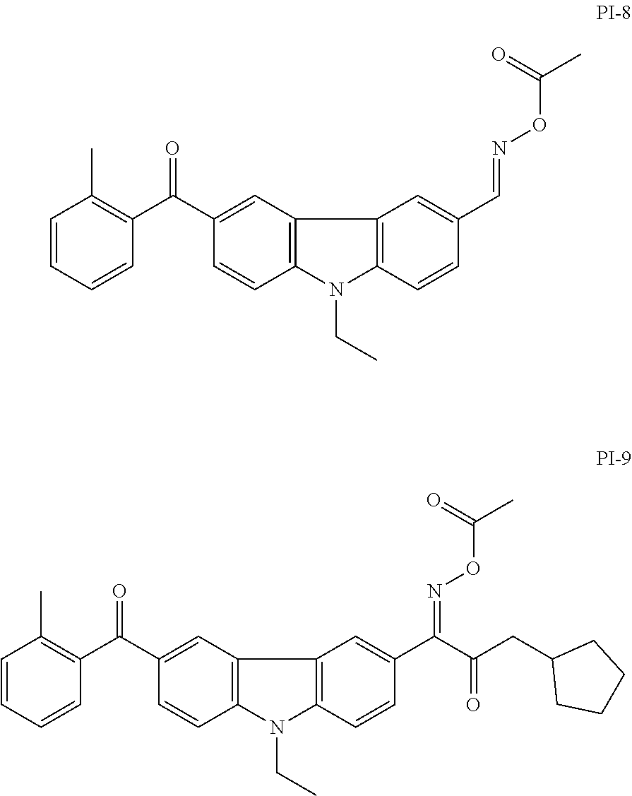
C1=CC=CC(C(C2=CC3=C(C=C2)N(CC)C2=C3C=C(C=NOC(C)=O)C=C2)=O)=C1C.C1=CC=CC(C(C2=CC3=C(C=C2)N(CC)C2=C3C=C(C(=NOC(C)=O)C(CC3CCCC3)=O)C=C2)=O)=C1C
